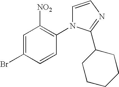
C1=C(Br)C=CC(N2C=CN=C2C2CCCCC2)=C1[NO2]
